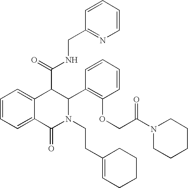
C1=CC=C2C(=C1)C(C(=O)NCC1=NC=CC=C1)C(C1=C(OCC(N3CCCCC3)=O)C=CC=C1)N(CCC1=CCCCC1)C2=O
